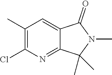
C1(C)=C(Cl)N=C2C(=C1)C(=O)N(C)C2(C)C
